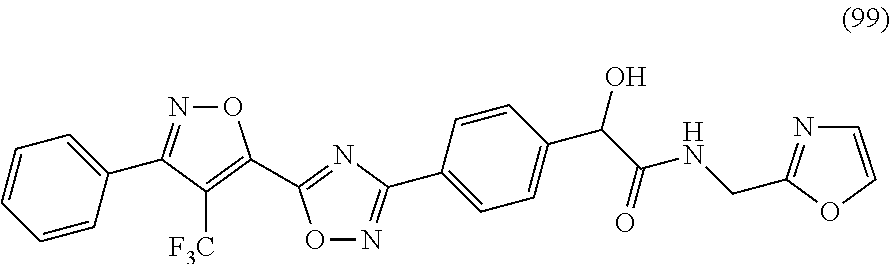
C1=CC=CC(C2=NOC(C3=NC(C4=CC=C(C(C(NCC5=NC=CO5)=O)O)C=C4)=NO3)=C2[F3C])=C1
